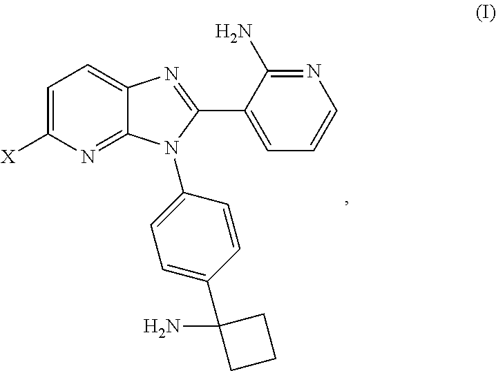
C1=C([X])N=C2C(=C1)N=C(C1=CC=CN=C1N)N2C1=CC=C(C2(N)CCC2)C=C1
